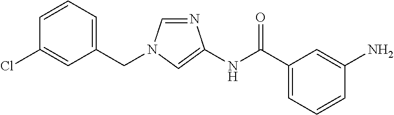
C1=NC(NC(C2=CC=CC(N)=C2)=O)=CN1CC1=CC=CC(Cl)=C1
